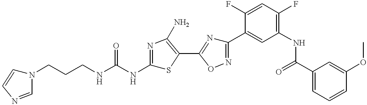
C(CNC(NC1=NC(N)=C(C2=NC(C3=CC(NC(C4=CC=CC(OC)=C4)=O)=C(F)C=C3F)=NO2)S1)=O)CN1C=CN=C1
